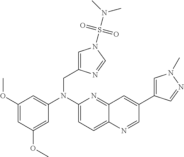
C1(OC)=CC(OC)=CC(N(C2=CC=C3C(=N2)C=C(C2=CN(C)N=C2)C=N3)CC2=CN(S(N(C)C)(=O)=O)C=N2)=C1
